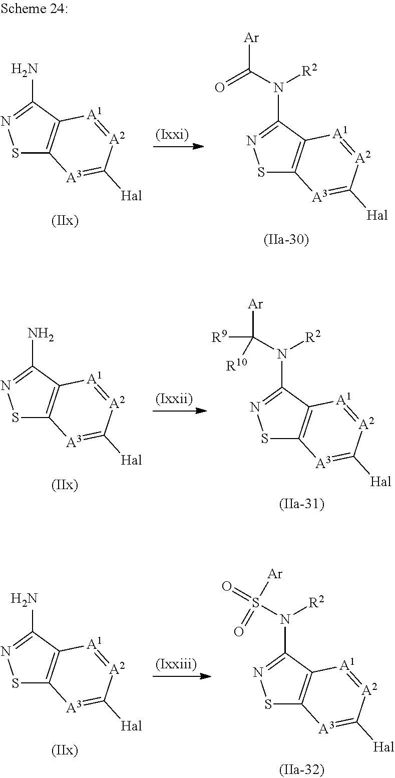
S1C2=C(C(N)=N1)[A1]=[A2]C([Hal])=[A3]2.S1C2=C(C(N([R2])C([Ar])([R9])[R10])=N1)[A1]=[A2]C([Hal])=[A3]2.S1C2=C(C(N)=N1)[A1]=[A2]C([Hal])=[A3]2.S1C2=C(C(N([R2])S(=O)([Ar])=O)=N1)[A1]=[A2]C([Hal])=[A3]2.S1C2=C(C(N)=N1)[A1]=[A2]C([Hal])=[A3]2.S1C2=C(C(N([R2])C([Ar])=O)=N1)[A1]=[A2]C([Hal])=[A3]2
